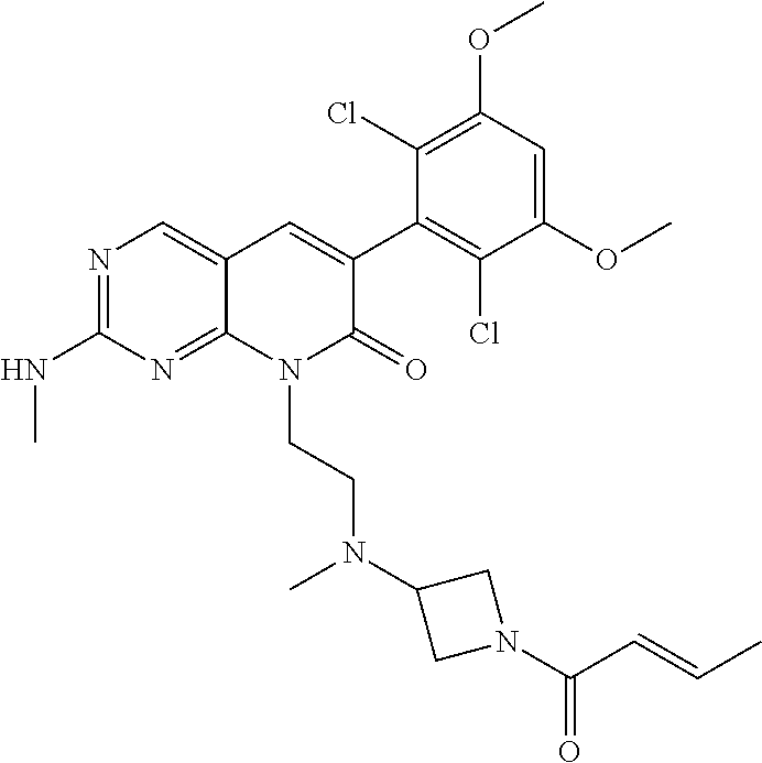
C1(NC)=NC=C2C(=N1)N(CCN(C1CN(C(C=CC)=O)C1)C)C(=O)C(C1=C(Cl)C(OC)=CC(OC)=C1Cl)=C2
